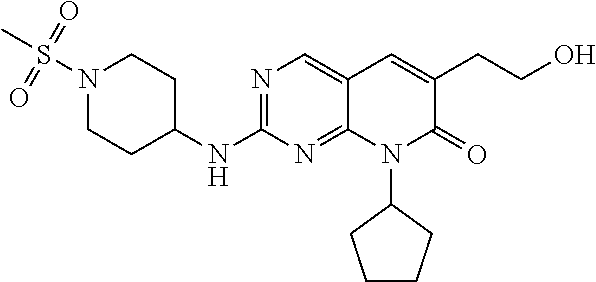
N1(S(C)(=O)=O)CCC(NC2=NC=C3C(=N2)N(C2CCCC2)C(=O)C(CCO)=C3)CC1
